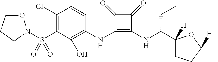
C1(Cl)=C(S(=O)(=O)N2OCCC2)C(O)=C(NC2=C(NC(C3([H])CCC([H])(C)O3)CC)C(=O)C2=O)C=C1
